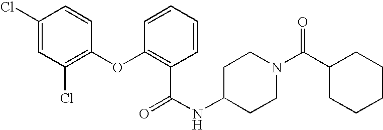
C1(Cl)=CC(Cl)=C(OC2=C(C(=O)NC3CCN(C(C4CCCCC4)=O)CC3)C=CC=C2)C=C1
